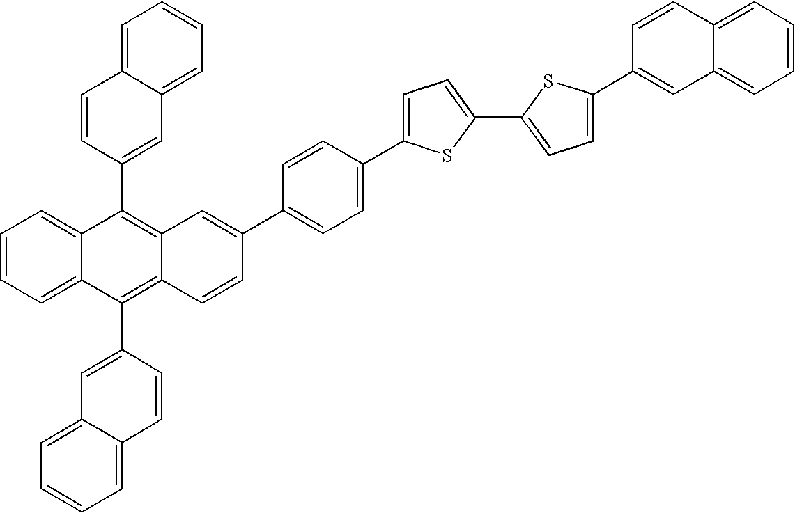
C1=CC=C2C(=C1)C(C1=CC3=CC=CC=C3C=C1)=C1C(=C2C2=CC3=CC=CC=C3C=C2)C=CC(C2=CC=C(C3=CC=C(C4=CC=C(C5=CC6=CC=CC=C6C=C5)S4)S3)C=C2)=C1
